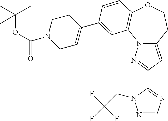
N1=CN=C(C2=NN3C(=C2)CCOC2=C3C=C(C3=CCN(C(OC(C)(C)C)=O)CC3)C=C2)N1CC(F)(F)F
